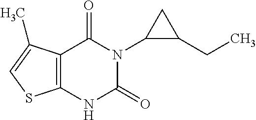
C12=C(NC(=O)N(C3C(CC)C3)C1=O)SC=C2C
